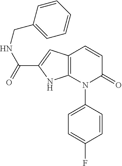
C1=CC(N2C(=O)C=CC3=C2NC(C(NCC2=CC=CC=C2)=O)=C3)=CC=C1F
